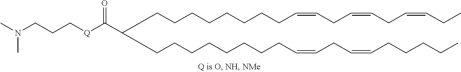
C(CCCCCCCC=CCC=CCCCCC)C(CCCCCCCCC=CCC=CCC=CCC)C([Q]CCCN(C)C)=O
